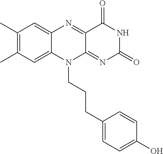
C1(C)=C(C)C=C2C(=C1)N=C1C(=NC(=O)NC1=O)N2CCCC1=CC=C(O)C=C1
